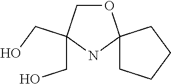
O1CC(CO)(CO)NC12CCCC2
